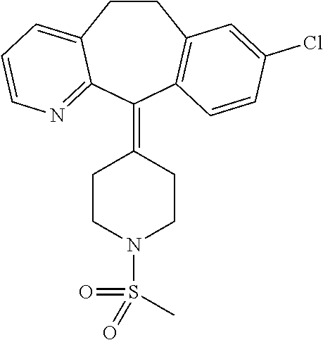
C1CC2=CC=CN=C2C(=C2CCN(S(=O)(C)=O)CC2)C2=C1C=C(Cl)C=C2
